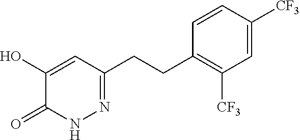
C1(O)=CC(CCC2=C([CF3])C=C([CF3])C=C2)=NNC1=O
